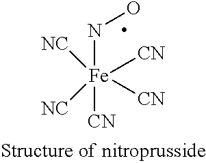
[Fe](NO)([CN])([NC])([NC])([CN])[CN]
